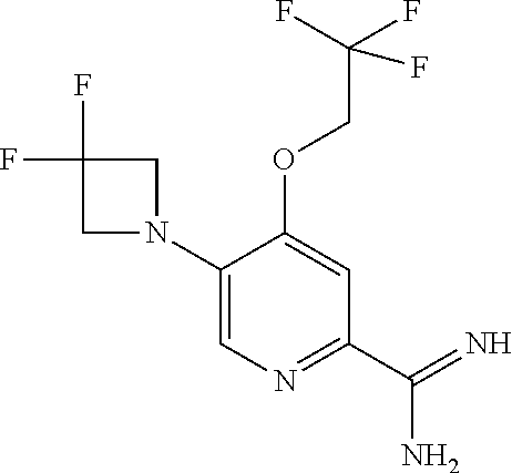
C1(N2CC(F)(F)C2)=CN=C(C(N)=N)C=C1OCC(F)(F)F
